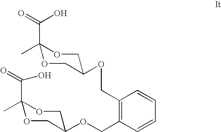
O(CC1=C(COC2COC(C)(C(=O)O)OC2)C=CC=C1)C1COC(C)(C(=O)O)OC1
